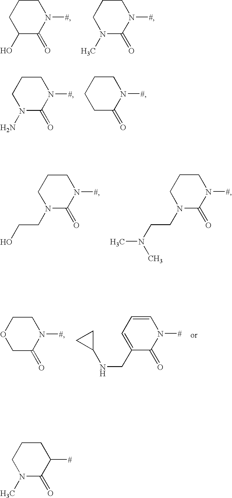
C1CCC(O)C(=O)N1[#].C1CCN(C)C(=O)N1[#].C1CCN(N)C(=O)N1[#].C1CCCC(=O)N1[#].C1CCN(CCO)C(=O)N1[#].C1CCN(CCN(C)C)C(=O)N1[#].C1COCC(=O)N1[#].C1=CC=C(CNC2CC2)C(=O)N1[#].C1CCN(C)C(=O)C1[#]
